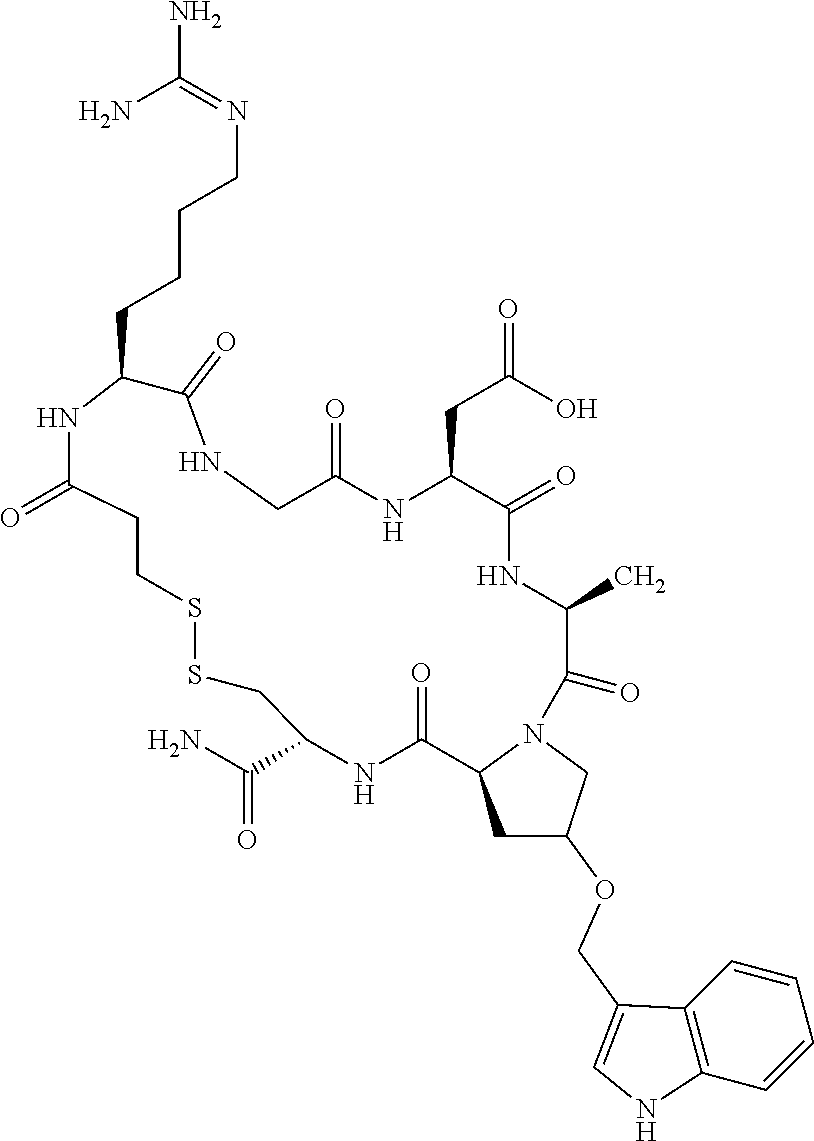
C1C(OCC2=CNC3=C2C=CC=C3)CN2C1C(=O)NC(C(N)=O)CSSCCC(=O)NC(CCCCN=C(N)N)C(=O)NCC(=O)NC(CC(=O)O)C(=O)NC(C)C2=O
